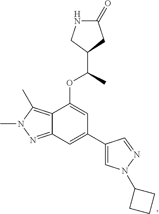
C12=C(C)N(C)N=C1C=C(C1=CN(C3CCC3)N=C1)C=C2OC(C)C1CNC(=O)C1
